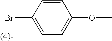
BrC1=CC=C(OC)C=C1
